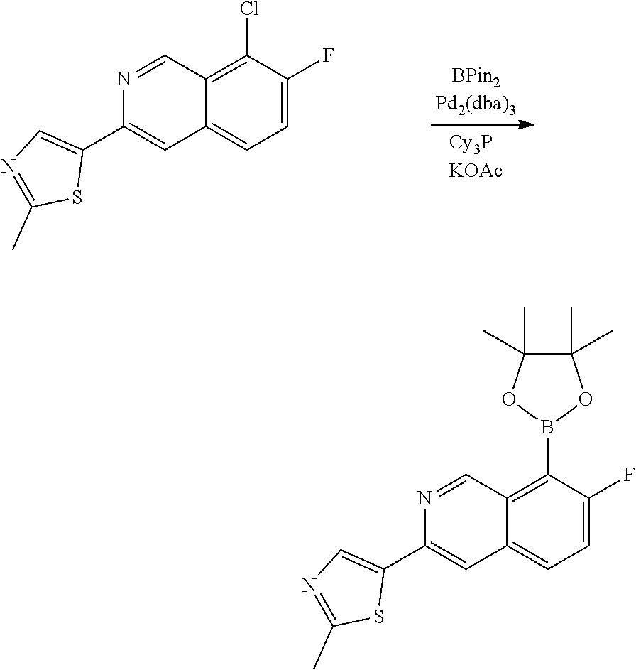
C12=C(B3OC(C)(C)C(C)(C)O3)C(F)=CC=C1C=C(C1=CN=C(C)S1)N=C2.C12=C(Cl)C(F)=CC=C1C=C(C1=CN=C(C)S1)N=C2.[Cy3PKOAc]
